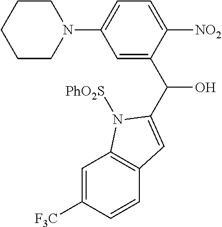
C1CCCCN1C1=CC=C([NO2])C(C(C2=CC3=C(C=C([F3C])C=C3)N2[PhO2S])O)=C1
